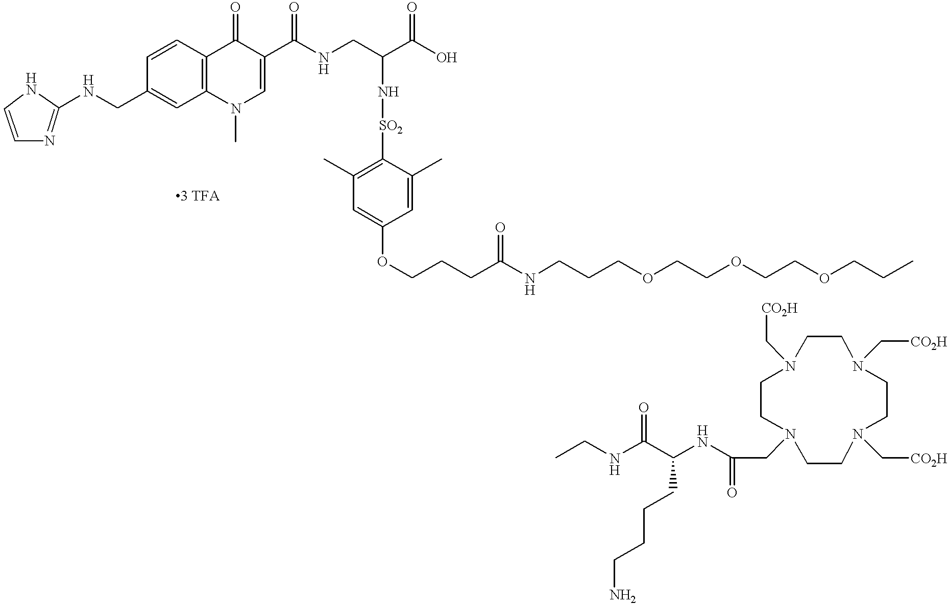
C1=CN=C(NCC2=CC3=C(C=C2)C(=O)C(C(NCC(C(O)=O)N[SO2]C2=C(C)C=C(OCCCC(NCCCOCCOCCOCCC)=O)C=C2C)=O)=CN3C)N1.N(C(C(NC(CN1CCN(C[CO2H])CCN(C[CO2H])CCN(C[CO2H])CC1)=O)CCCCN)=O)CC
